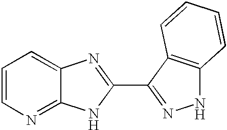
C1=CN=C2C(=C1)N=C(C1=NNC3=C1C=CC=C3)N2
